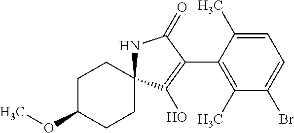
O(C)C1CCC2(CC1)NC(=O)C(C1=C(C)C(Br)=CC=C1C)=C2O
